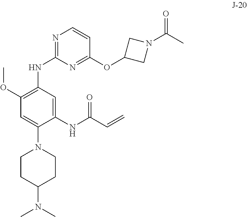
C1CC(N(C)C)CCN1C1=CC(OC)=C(NC2=NC=CC(OC3CN(C(=O)C)C3)=N2)C=C1NC(C=C)=O
